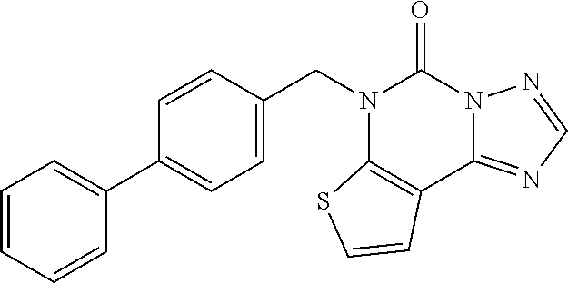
C1=C(CN2C3=C(C4=NC=NN4C2=O)C=CS3)C=CC(C2=CC=CC=C2)=C1
